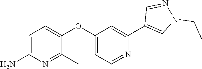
C1=C(N)N=C(C)C(OC2=CC=NC(C3=CN(CC)N=C3)=C2)=C1
